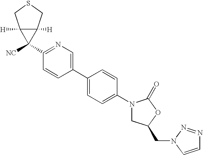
C1(N2CC(CN3N=NC=C3)OC2=O)=CC=C(C2=CN=C(C3([NC])C4([H])C3([H])CSC4)C=C2)C=C1
